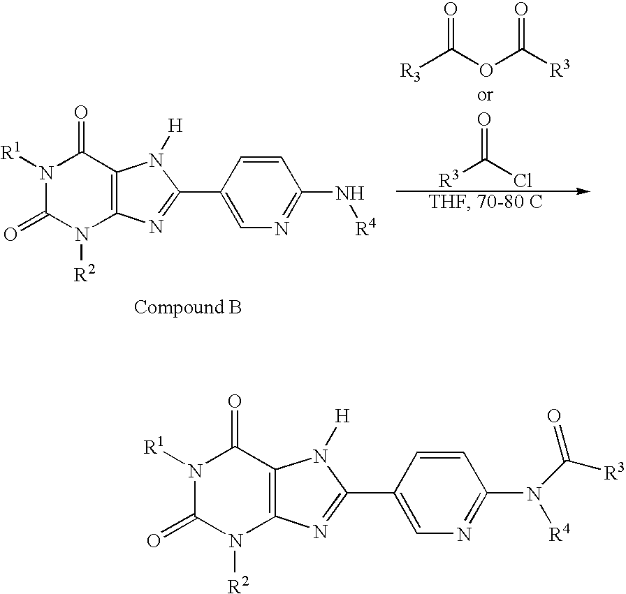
N1([R1])C(=O)N([R2])C2=C(C1=O)N([H])C(C1=CN=C(N[R4])C=C1)=N2.O=C(OC([R3])=O)[R3].[R3]C(Cl)=O.N1([R1])C(=O)N([R2])C2=C(C1=O)N([H])C(C1=CN=C(N([R4])C([R3])=O)C=C1)=N2
